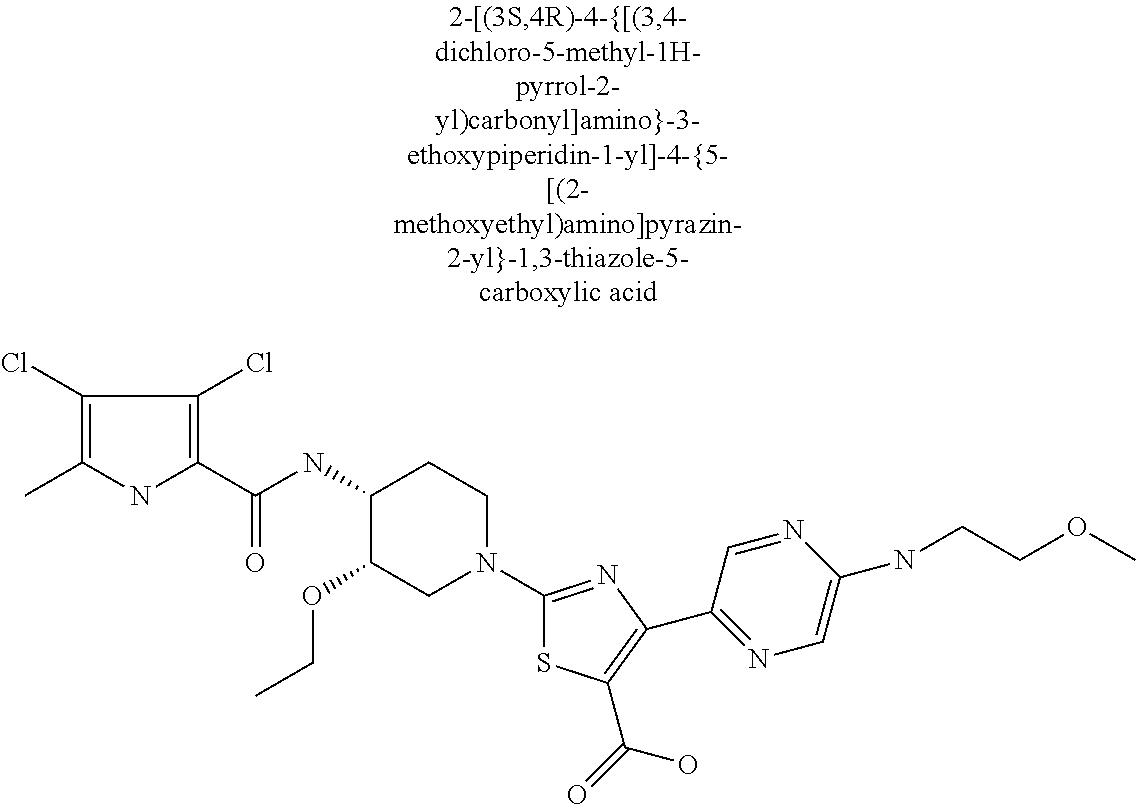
C1(Cl)=C(C)NC(C(NC2C(OCC)CN(C3=NC(C4=NC=C(NCCOC)N=C4)=C(C(=O)O)S3)CC2)=O)=C1Cl
